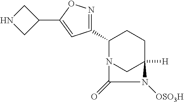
C1(C2=NOC(C3CNC3)=C2)N2CC([H])(CC1)N([OSO3H])C2=O
